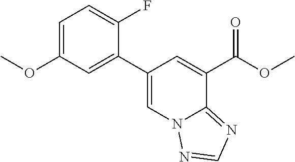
C1=C(OC)C=C(C2=CN3C(=NC=N3)C(C(OC)=O)=C2)C(F)=C1
